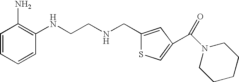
NC1=C(NCCNCC2=CC(C(N3CCCCC3)=O)=CS2)C=CC=C1
